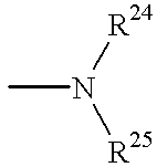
CN([R25])[R24]
